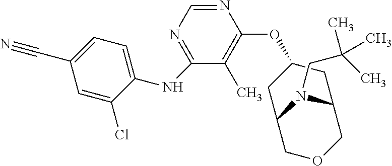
N1=CN=C(NC2=CC=C(C#N)C=C2Cl)C(C)=C1OC1CC2N(CC(C)(C)C)C(COC2)C1
